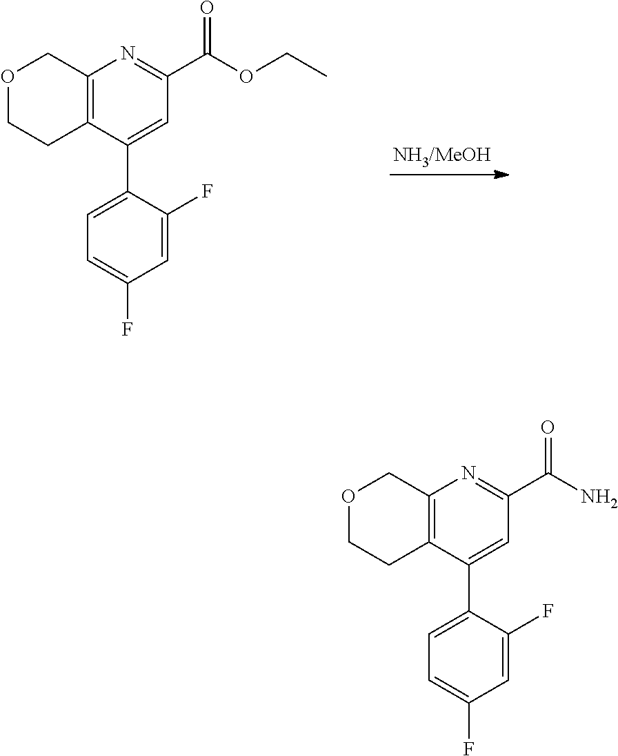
O1CCC2=C(C1)N=C(C(OCC)=O)C=C2C1=CC=C(F)C=C1F.O1CCC2=C(C1)N=C(C(N)=O)C=C2C1=CC=C(F)C=C1F
